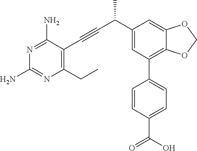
N1=C(N)C(C#CC(C2=CC(C3=CC=C(C(O)=O)C=C3)=C3C(=C2)OCO3)C)=C(CC)N=C1N
